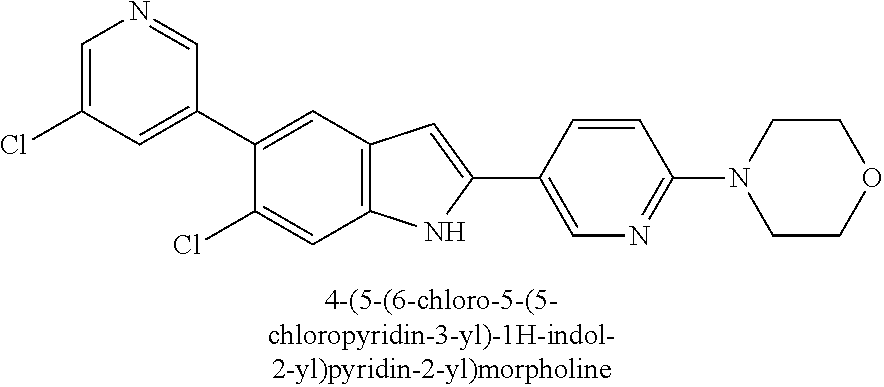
C1=C(Cl)C=C(C2=CC3=C(C=C2Cl)NC(C2=CN=C(N4CCOCC4)C=C2)=C3)C=N1
